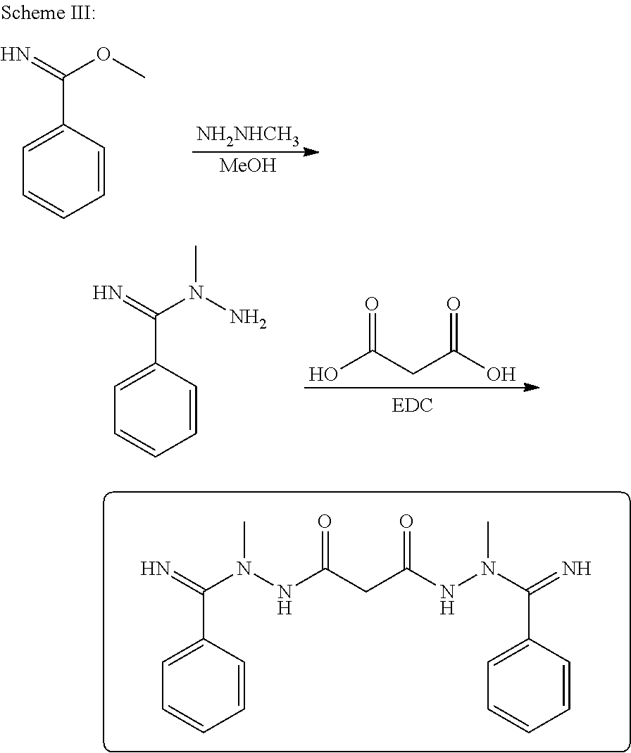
O=C(CC(O)=O)O.C(C1=CC=CC=C1)(=N)N(N)C.C(C1=CC=CC=C1)(=N)N(NC(CC(NN(C(=N)C1=CC=CC=C1)C)=O)=O)C.[NH2NHCH3].[MeOH].C(C1=CC=CC=C1)(=N)OC
